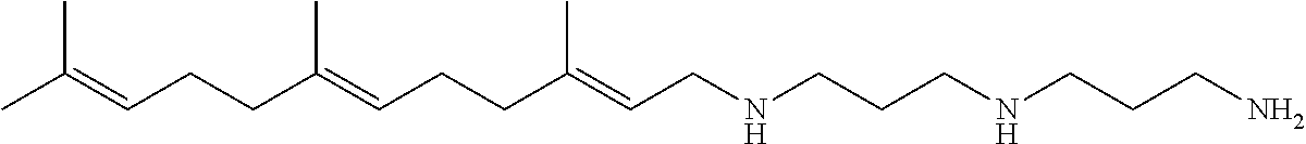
C(C(=CCCC(=CCNCCCNCCCN)C)C)CC=C(C)C
